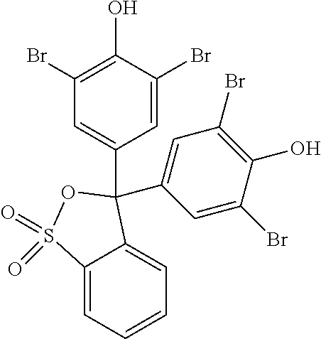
C1(Br)=C(O)C(Br)=CC(C2(C3=CC(Br)=C(O)C(Br)=C3)C3=CC=CC=C3S(=O)(=O)O2)=C1
